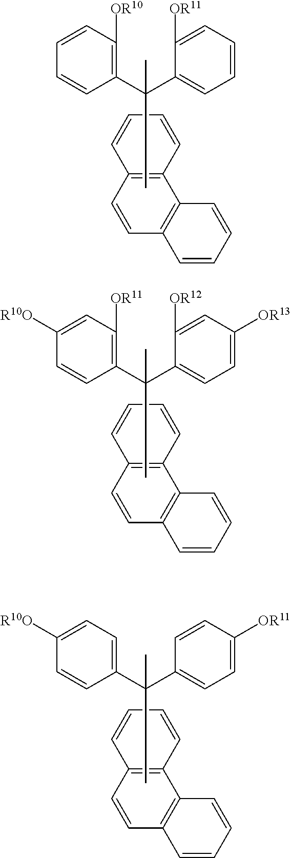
C12=C(C=CC=C1)C1=C(C=C2)C=CC=C1.C1(C(C2=CC=CC=C2[OR11])(C)C)=C([OR10])C=CC=C1.C12=C(C=CC=C1)C1=C(C=C2)C=CC=C1.C1(C(C2=CC=C([OR13])C=C2[OR12])(C)C)=C([OR11])C=C([R10O])C=C1.C12=C(C=CC=C1)C1=C(C=C2)C=CC=C1.C1(C(C2=CC=C([OR11])C=C2)(C)C)=CC=C([R10O])C=C1
